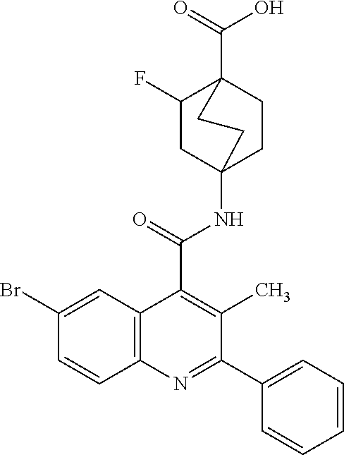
C1(F)CC2(NC(C3=C(C)C(C4=CC=CC=C4)=NC4=C3C=C(Br)C=C4)=O)CCC1(C(=O)O)CC2
